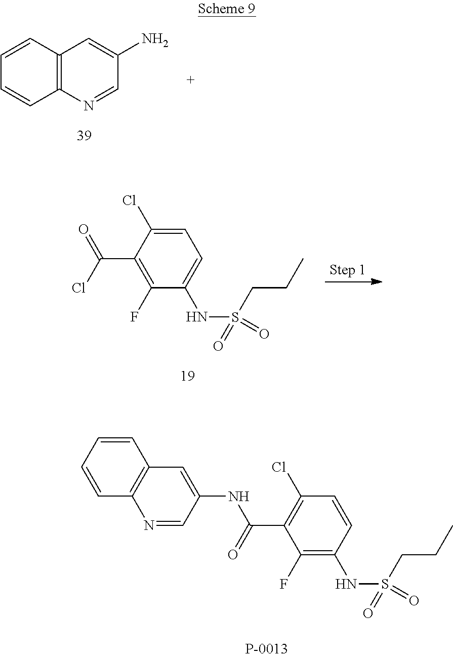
C1=CC2=C(C=C1)N=CC(N)=C2.C1=C(Cl)C(C(Cl)=O)=C(F)C(NS(=O)(=O)CCC)=C1.C1=CC(NS(=O)(=O)CCC)=C(F)C(C(=O)NC2=CC3=C(N=C2)C=CC=C3)=C1Cl
